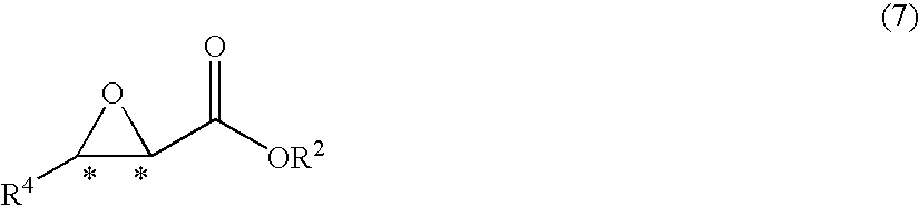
[OR2]C(C1OC1[R4])=O
